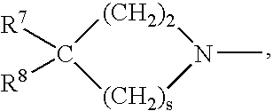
[(CH2)2]1C([R7])([R8])[(CH2)s]N1C
